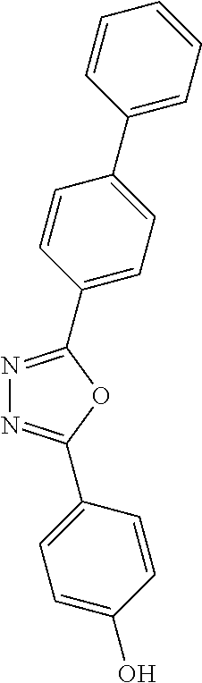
N1=C(C2=CC=C(C3=CC=CC=C3)C=C2)OC(C2=CC=C(O)C=C2)=N1
